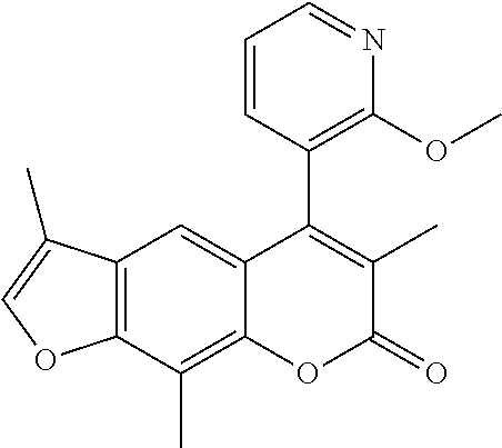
C12=C(C(C)=C3C(=C1)C(C1=C(OC)N=CC=C1)=C(C)C(=O)O3)OC=C2C
